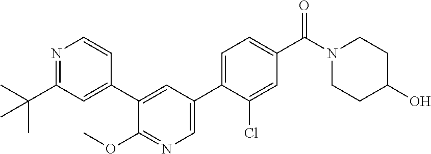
N1=C(C(C)(C)C)C=C(C2=CC(C3=CC=C(C(N4CCC(O)CC4)=O)C=C3Cl)=CN=C2OC)C=C1
